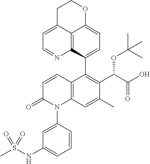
C12=C3C(C4=C(C(C(O)=O)OC(C)(C)C)C(C)=CC5=C4C=CC(=O)N5C4=CC(NS(C)(=O)=O)=CC=C4)=CC=C1OCCC2=CC=N3
